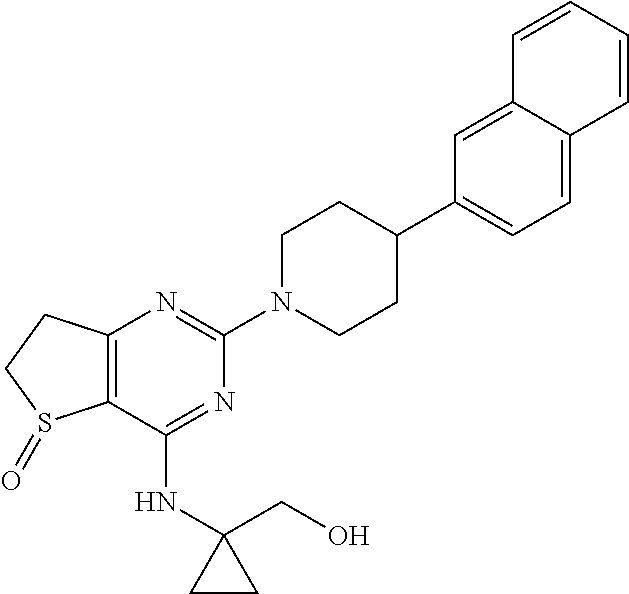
C12=C(C(NC3(CO)CC3)=NC(N3CCC(C4=CC=C5C(=C4)C=CC=C5)CC3)=N1)S(=O)CC2
